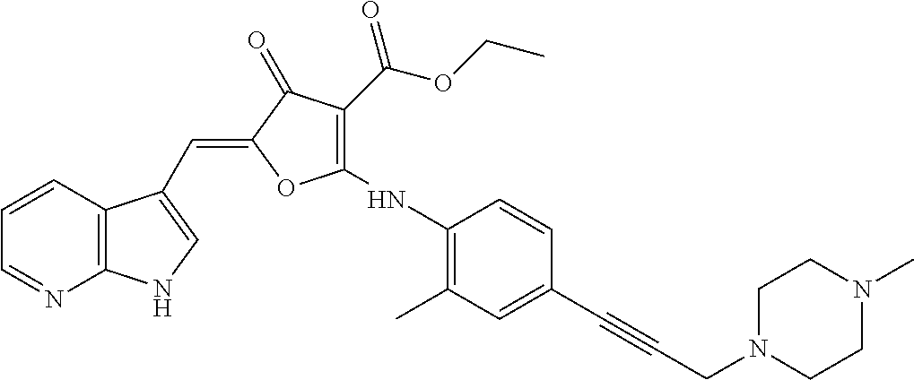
C1=CC2=C(N=C1)NC=C2C=C1C(=O)C(C(=O)OCC)=C(NC2=C(C)C=C(C#CCN3CCN(C)CC3)C=C2)O1
